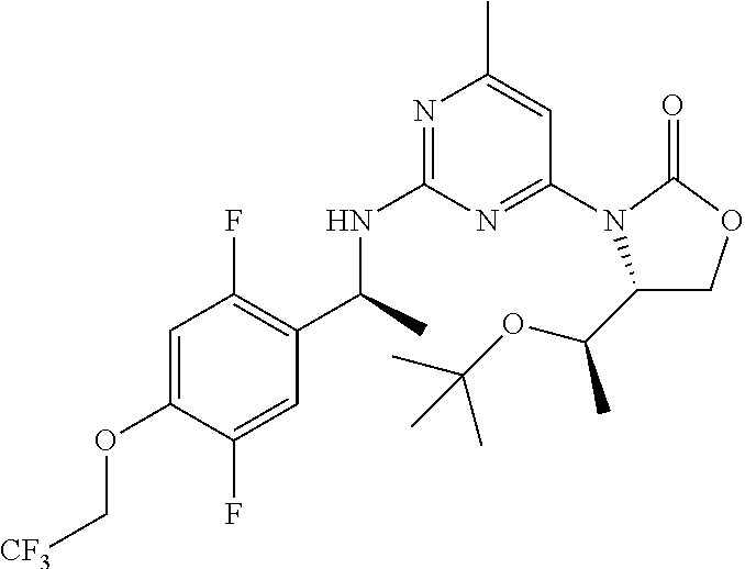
C1(C(C)NC2=NC(C)=CC(N3C(C(OC(C)(C)C)C)COC3=O)=N2)=C(F)C=C(OC[CF3])C(F)=C1
